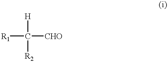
[R1]C([CHO])([H])[R2]
